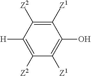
C1([Z1])=C([Z2])C([H])=C([Z2])C([Z1])=C1O
